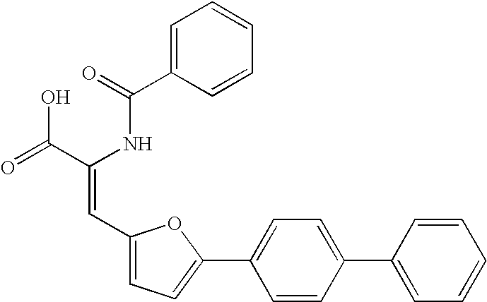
C1=C(C(=O)NC(C(=O)O)=CC2=CC=C(C3=CC=C(C4=CC=CC=C4)C=C3)O2)C=CC=C1
